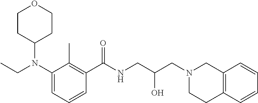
C1(N(CC)C2CCOCC2)=CC=CC(C(NCC(CN2CC3=C(CC2)C=CC=C3)O)=O)=C1C
